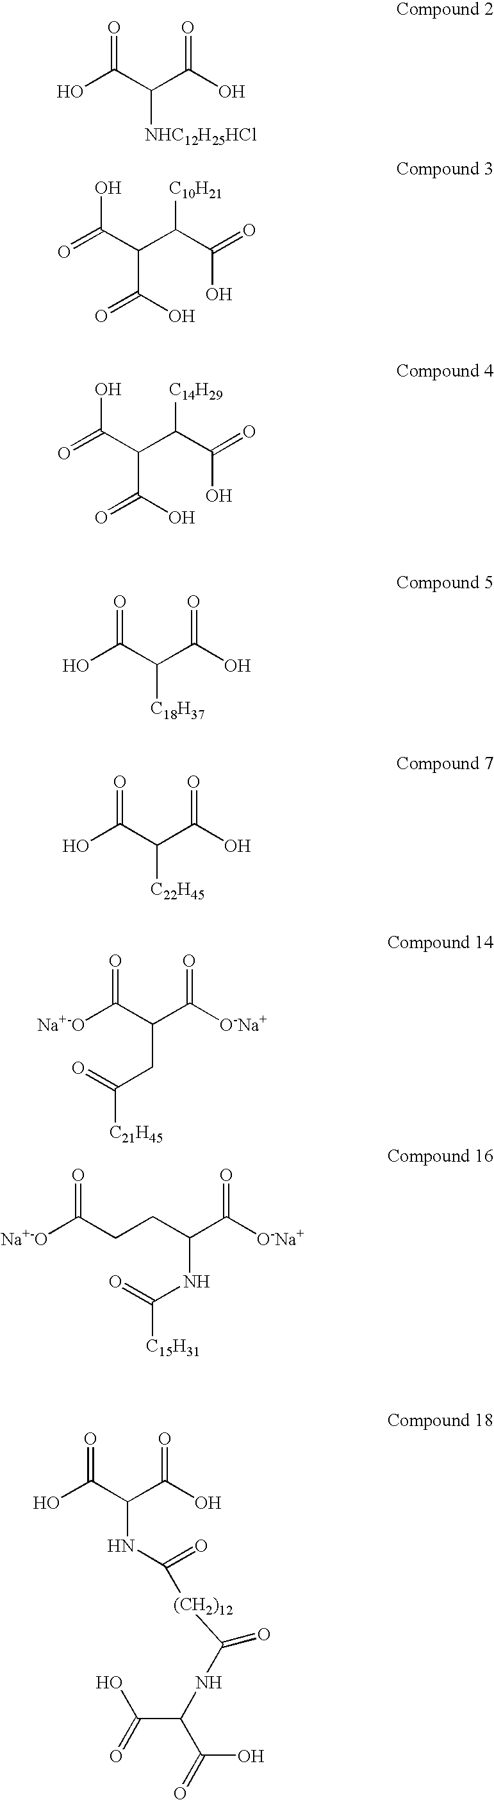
OC(C(C(O)=O)[NHC12H25HCl])=O.O=C(C(C(O)=O)C(C(O)=O)[C10H21])O.C(C(O)=O)(C(C(O)=O)[C14H29])C(O)=O.OC(C(C(O)=O)[C18H37])=O.OC(C(C(O)=O)[C22H45])=O.[Na+-O]C(C(CC(=O)[C21H45])C([O-Na+])=O)=O.[Na+-O]C(CCC(C([O-Na+])=O)NC(=O)[C15H31])=O.C(NC(=O)[(CH2)12]C(NC(C(=O)O)C(=O)O)=O)(C(O)=O)C(O)=O
